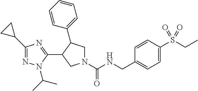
N1(C(NCC2=CC=C(S(CC)(=O)=O)C=C2)=O)CC(C2=CC=CC=C2)C(C2=NC(C3CC3)=NN2C(C)C)C1
